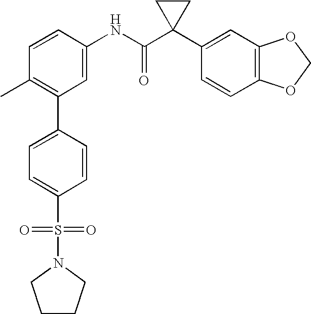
C1=CC(NC(C2(C3=CC4=C(C=C3)OCO4)CC2)=O)=CC(C2=CC=C(S(N3CCCC3)(=O)=O)C=C2)=C1C
